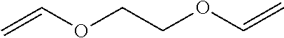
C(OC=C)COC=C
